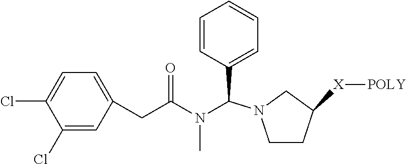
C1(Cl)=CC(CC(N(C(C2=CC=CC=C2)N2CC([X][POLY])CC2)C)=O)=CC=C1Cl
